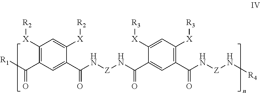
C1([X][R2])=C(C([R1])=O)C=C(C(N[Z]NC(=O)C2=CC(C(=O)N[Z]N[R4])=C([X][R3])C=C2[X][R3])=O)C([X][R2])=C1
